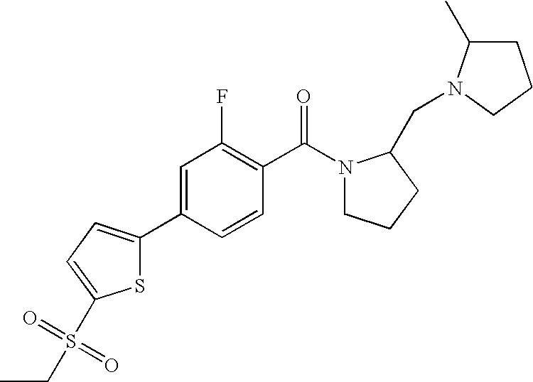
C1C(C)N(CC2N(C(C3=C(F)C=C(C4=CC=C(S(=O)(CC)=O)S4)C=C3)=O)CCC2)CC1
